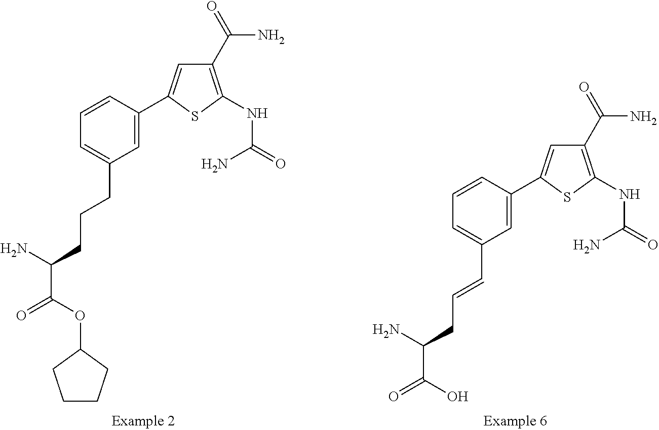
C1(CCCC(C(=O)OC2CCCC2)N)=CC=CC(C2=CC(C(N)=O)=C(NC(N)=O)S2)=C1.C1(C=CCC(C(=O)O)N)=CC=CC(C2=CC(C(N)=O)=C(NC(N)=O)S2)=C1
